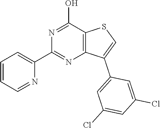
C12=C(C(O)=NC(C3=CC=CC=N3)=N1)SC=C2C1=CC(Cl)=CC(Cl)=C1
